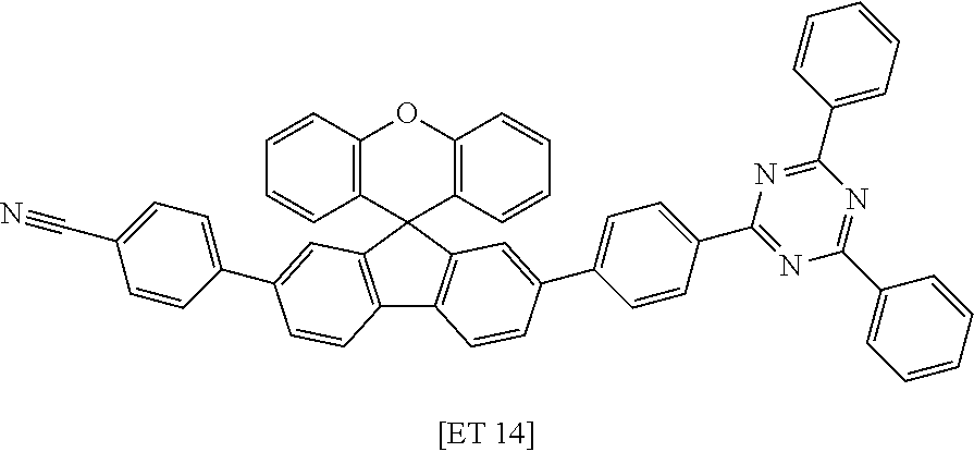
C1=CC(C2=NC(C3=CC=C(C4=CC5=C(C6=C(C57C5=C(OC8=C7C=CC=C8)C=CC=C5)C=C(C5=CC=C(C#N)C=C5)C=C6)C=C4)C=C3)=NC(C3=CC=CC=C3)=N2)=CC=C1
